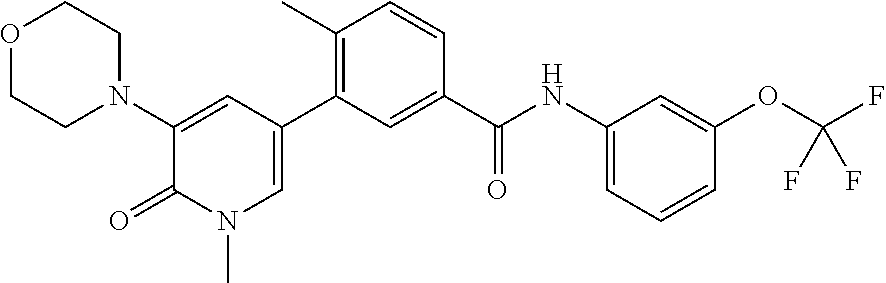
O1CCN(C2=CC(C3=C(C)C=CC(C(NC4=CC=CC(OC(F)(F)F)=C4)=O)=C3)=CN(C)C2=O)CC1
